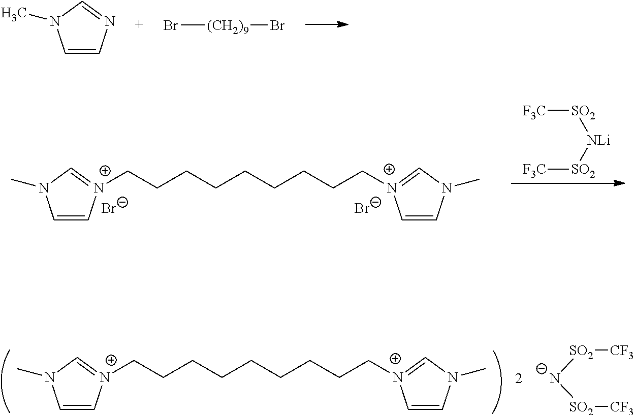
Br[(CH2)9]Br.C1=CN=CN1C.C1=C[N+](CCCCCCCCC[N+]2=CN(C)C=C2)=CN1C.[Br-].[Br-].[SO2]([F3C])[NLi][SO2][F3C].C1=C[N+](CCCCCCCCC[N+]2=CN(C)C=C2)=CN1C.[SO2]([N-][SO2][CF3])[CF3]
